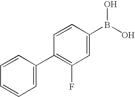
C1=C(B(O)O)C=CC(C2=CC=CC=C2)=C1F
